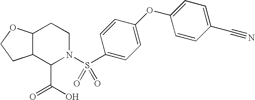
C12C(C(C(=O)O)N(S(C3=CC=C(OC4=CC=C(C#N)C=C4)C=C3)(=O)=O)CC1)CCO2
